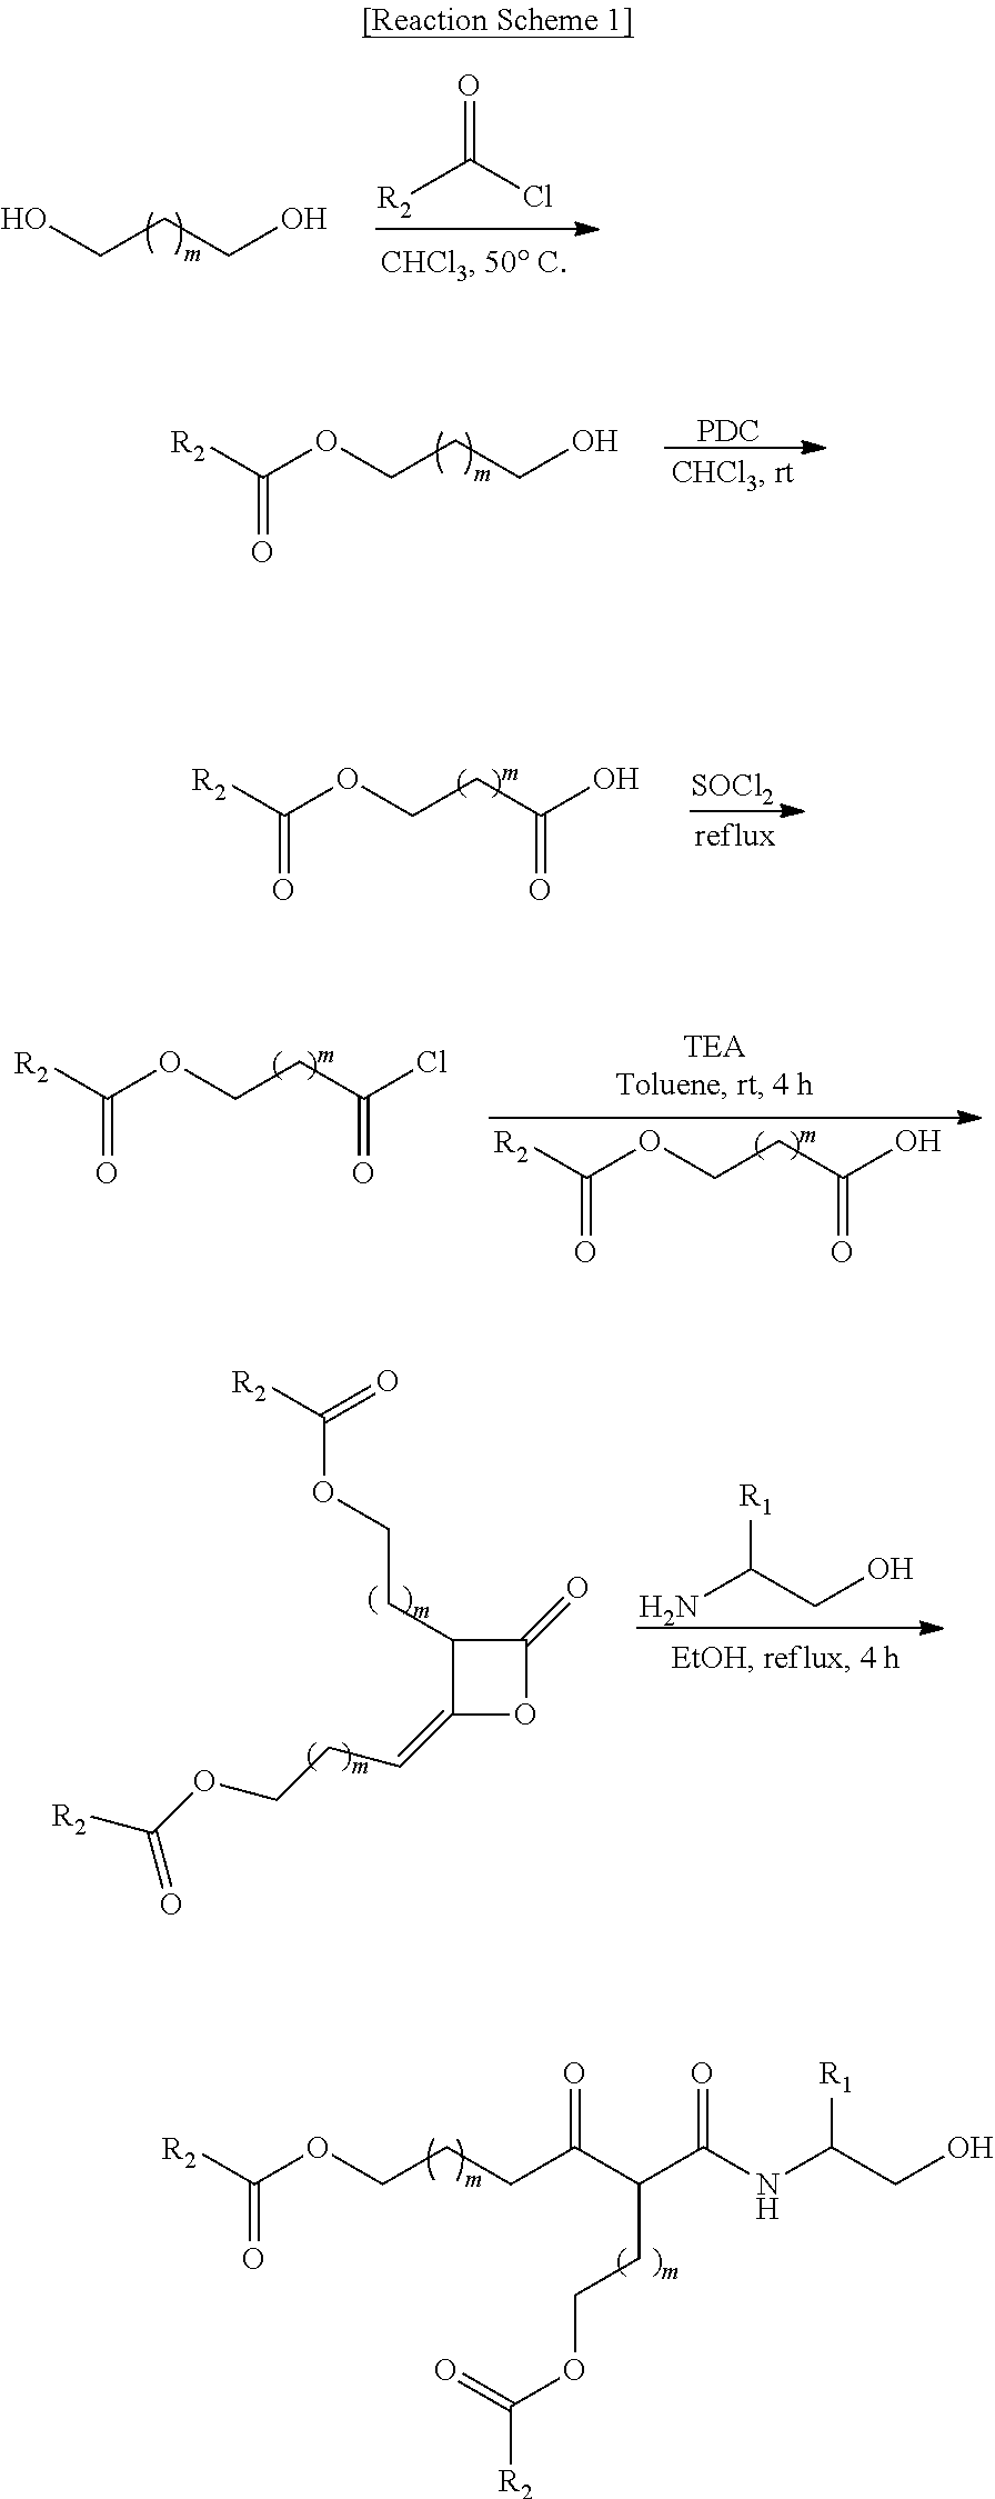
[SOCl2].[R2]C(OCCC(O)=O)=O.[R2]C(OCCC(O)=O)=O.[R2]C(OCCC(Cl)=O)=O.C(OCCC1C(=CCCOC([R2])=O)OC1=O)(=O)[R2].NC(CO)[R1].OCCCO.[R2]C(Cl)=O.[PDC].[R2]C(OCCCO)=O.[R2]C(OCCCC(C(C(NC(CO)[R1])=O)CCOC([R2])=O)=O)=O
